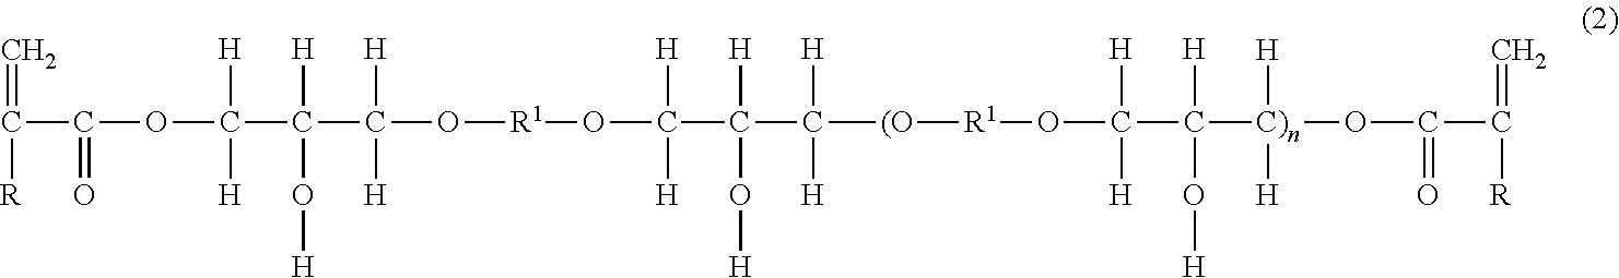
C(C(OC(C(C(O[R1]OC(C(C([(O][R1]OC(C([C)n](OC(C([R])=C)=O)([H])[H])([H])O[H])([H])[H])([H])[H])([H])O[H])([H])[H])([H])[H])([H])O[H])([H])[H])=O)([R])=C
